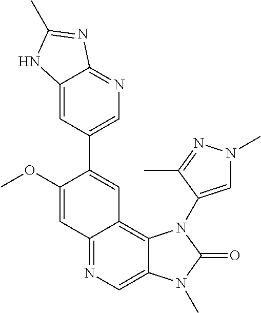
C1(OC)=CC2=NC=C3C(=C2C=C1C1=CN=C2C(=C1)NC(C)=N2)N(C1=CN(C)N=C1C)C(=O)N3C
